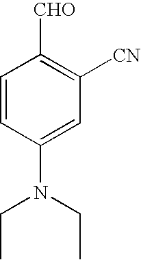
C1=CC(N(CC)CC)=CC([CN])=C1[CHO]
